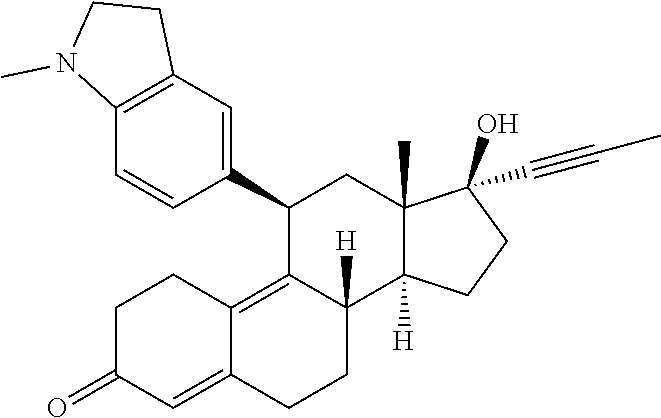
C12=C(C=C(C3C4=C5C(=CC(=O)CC5)CCC4([H])C4([H])C(C)(C3)C(O)(C#CC)CC4)C=C1)CCN2C
